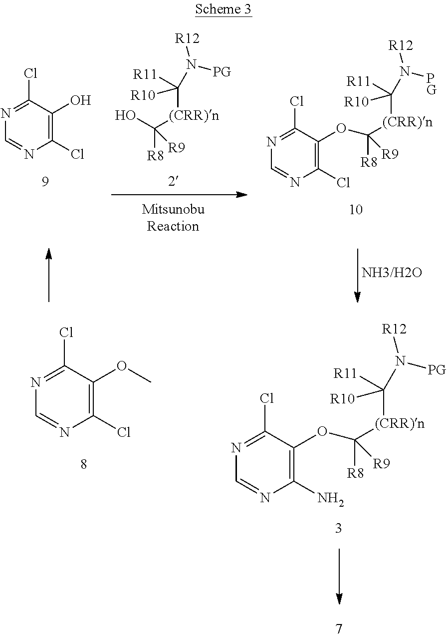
N1=C(Cl)C(O)=C(Cl)N=C1.OC([(CRR)n]C([R11])([R10])N([R12])[PG])([R8])[R9].N1=C(Cl)C(OC([(CRR)n]C([R11])([R10])N([R12])[PG])([R8])[R9])=C(Cl)N=C1.N1=C(Cl)C(OC([(CRR)n]C([R11])([R10])N([R12])[PG])([R8])[R9])=C(N)N=C1.N1=C(Cl)C(OC)=C(Cl)N=C1
